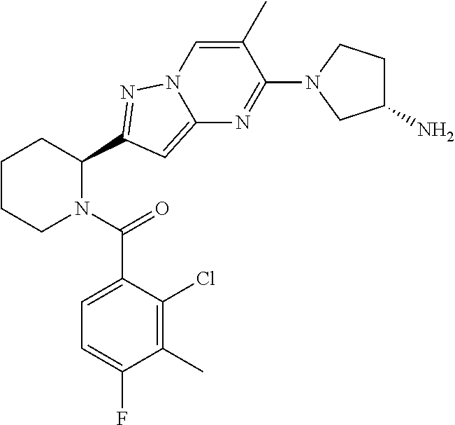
C1CCN(C(=O)C2=CC=C(F)C(C)=C2Cl)C(C2=NN3C(=C2)N=C(N2CC(N)CC2)C(C)=C3)C1
